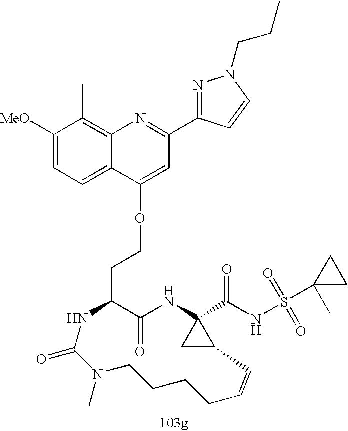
C1(=O)C(CCOC2=CC(C3=NN(CCC)C=C3)=NC3=C(C)C([OMe])=CC=C32)NC(=O)N(C)CCCCC=CC2CC2(C(=O)NS(=O)(=O)C2(C)CC2)N1
